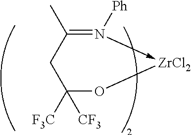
C1(C)=N([Ph])->[ZrCl2]OC([F3C])([CF3])C1
